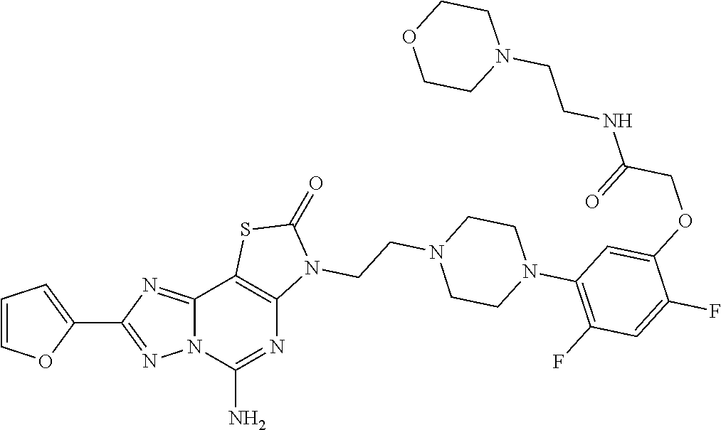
C1=COC(C2=NN3C(=N2)C2=C(N=C3N)N(CCN3CCN(C4=C(F)C=C(F)C(OCC(NCCN5CCOCC5)=O)=C4)CC3)C(=O)S2)=C1
